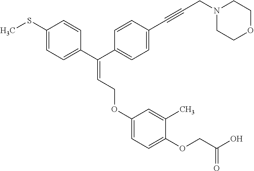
C1=C(OCC=C(C2=CC=C(SC)C=C2)C2=CC=C(C#CCN3CCOCC3)C=C2)C=C(C)C(OCC(O)=O)=C1
